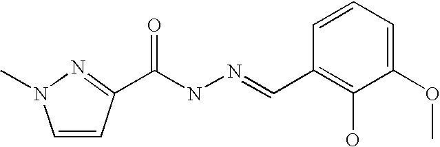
C1=CC(C(NN=CC2=C(O)C(OC)=CC=C2)=O)=NN1C
